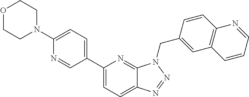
C12=CC=C(C3=CC=C(N4CCOCC4)N=C3)N=C1N(CC1=CC3=C(C=C1)N=CC=C3)N=N2
